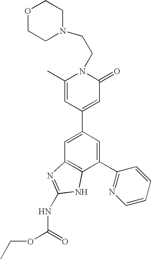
C1=C(C2=CC(=O)N(CCN3CCOCC3)C(C)=C2)C=C(C2=NC=CC=C2)C2=C1N=C(NC(OCC)=O)N2
